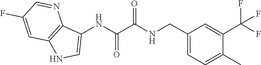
N(C(=O)C(=O)NCC1=CC=C(C)C(C(F)(F)F)=C1)C1=CNC2=C1N=CC(F)=C2
